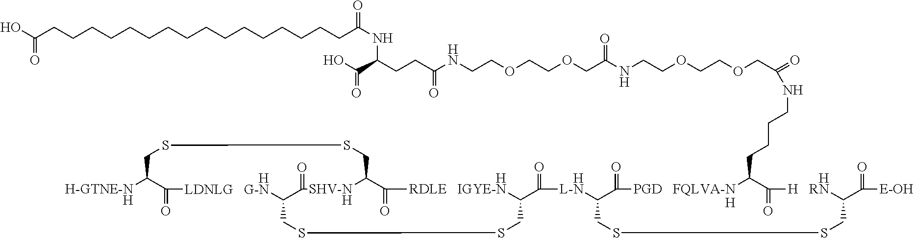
[H-GTNE-NH]C1C(=O)[HLDNLG   G-N]C2CSSCC(C(=O)[HL-N]C3CSSCC(C(=O)[E-OH])[HH   RN]C(=O)C(CCCCNC(=O)COCCOCCNC(COCCOCCNC(CCC(C(O)=O)NC(CCCCCCCCCCCCCCCCC(O)=O)=O)=O)=O)[PGD   FQLVA-NH]C3=O)[HRDLE   IGYE-N]C(=O)C([SHV-NH]C2=O)CSSC1
